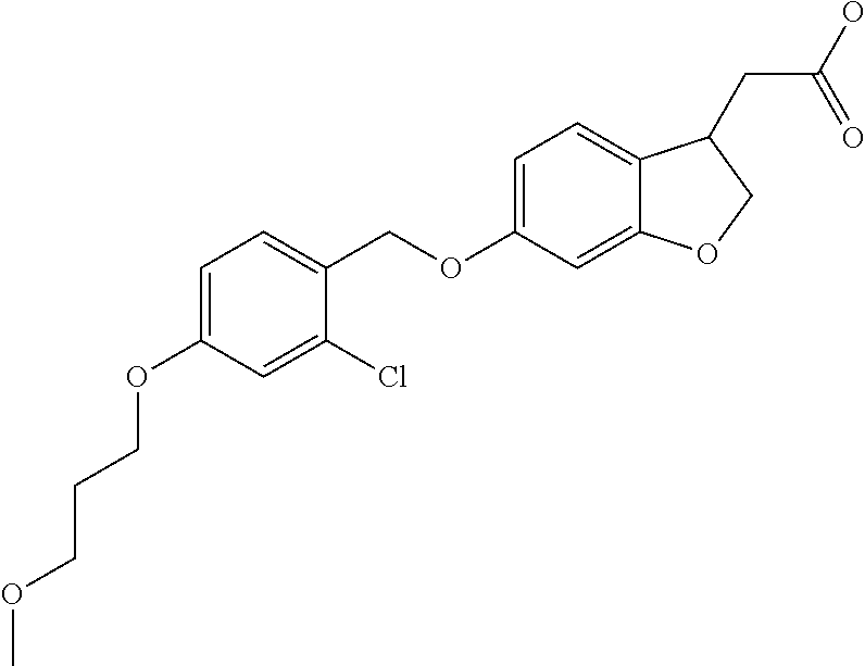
C1=C(OCCCOC)C=C(Cl)C(COC2=CC=C3C(=C2)OCC3CC(O)=O)=C1
